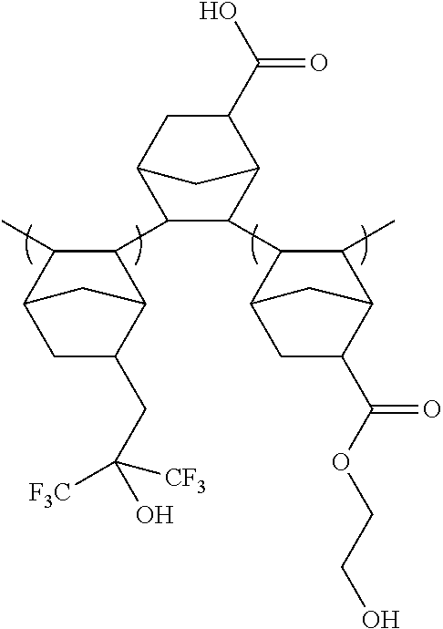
C12C(C(=O)O)CC(C(C3C4C(CC([F3C])(O)[CF3])CC(C3C)C4)C1C1C(C)C3C(C(=O)OCCO)CC1C3)C2
